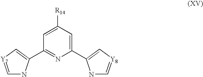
C1(C2=C[Y7]=CN2)=NC(C2=C[Y8]=CN2)=CC([R14])=C1
